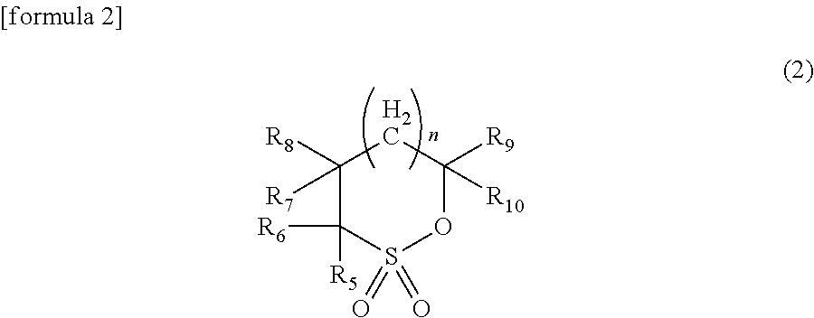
C1([R8])([R7])C([R5])([R6])S(=O)(=O)OC([R9])([R10])C1
